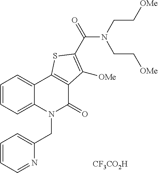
[CF3CO2H].C1=CC=C2C(=C1)C1=C(C(=O)N2CC2=CC=CC=N2)C([OMe])=C(C(N(CC[OMe])CC[OMe])=O)S1
